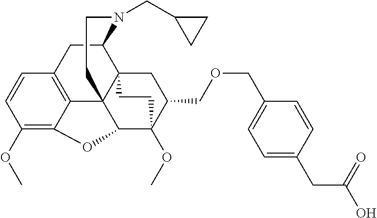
C1(OC)=C2C3=C(C=C1)CC1C45C3(C(C(OC)(C(COCC3=CC=C(CC(O)=O)C=C3)C4)CC5)O2)CCN1CC1CC1
